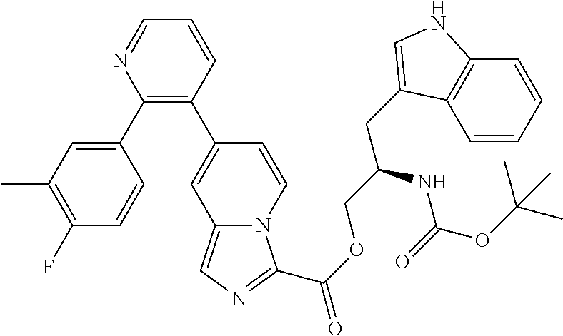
C1(C2=CC(C)=C(F)C=C2)=C(C2=CC3=CN=C(C(OCC(CC4=CNC5=C4C=CC=C5)NC(=O)OC(C)(C)C)=O)N3C=C2)C=CC=N1
